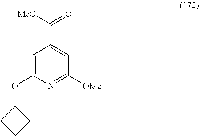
C1=C(OC2CCC2)N=C([OMe])C=C1C([MeO])=O
